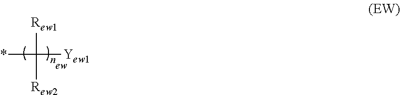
[Rew1]C([Yew1])([Rew2])*
